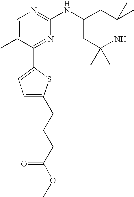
C1=C(C)C(C2=CC=C(CCCC(OC)=O)S2)=NC(NC2CC(C)(C)NC(C)(C)C2)=N1
